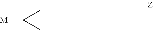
[M]C1CC1
